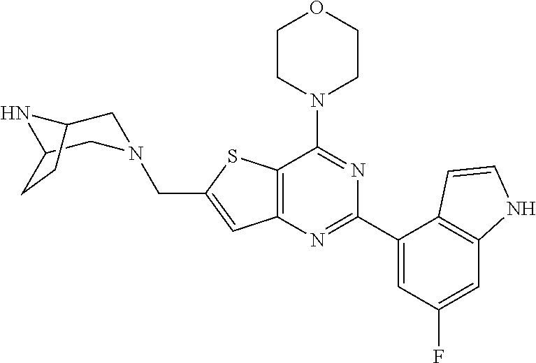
C12=C(N=C(C3=CC(F)=CC4=C3C=CN4)N=C1N1CCOCC1)C=C(CN1CC3NC(C1)CC3)S2
